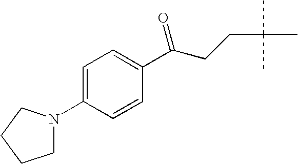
C1=C(N2CCCC2)C=CC(C(=O)CCC(C)(C)C)=C1
